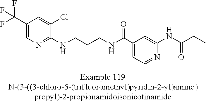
C1(C(F)(F)F)=CN=C(NCCCNC(C2=CC=NC(NC(CC)=O)=C2)=O)C(Cl)=C1
